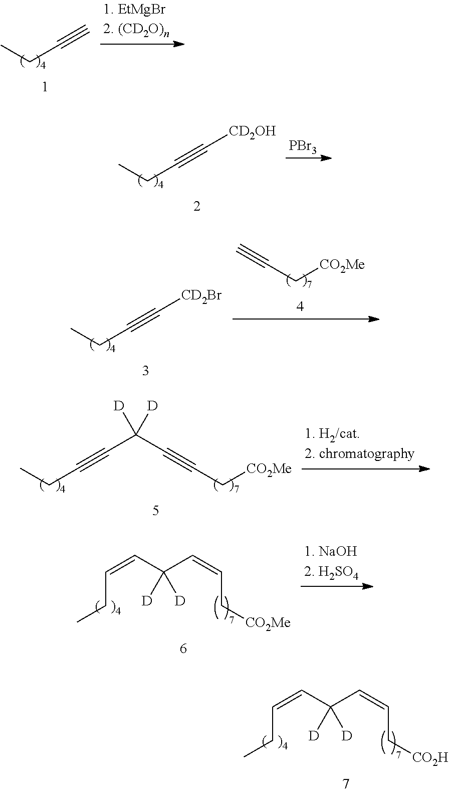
CCC#C.CCC#C[CD2OH].[PBr3].CCC#C[CD2Br].C#CC[CO2Me].CCC#CC(C#CC[CO2Me])([D])[D].CCC=CC(C=CC[CO2Me])([D])[D].CCC=CC(C=CC[CO2H])([D])[D]
